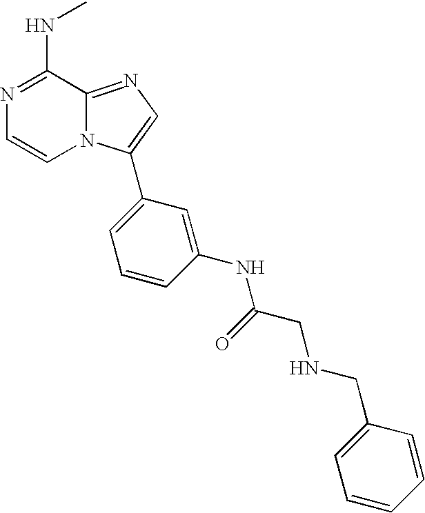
N1=C(NC)C2=NC=C(C3=CC=CC(NC(CNCC4=CC=CC=C4)=O)=C3)N2C=C1
